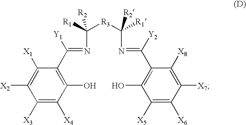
C([R1])([R3]C([R1])([R2])N=C(C1=C(O)C([X5])=C([X6])C([X7])=C1[X8])[Y2])(N=C(C1=C(O)C([X4])=C([X3])C([X2])=C1[X1])[Y1])[R2]
